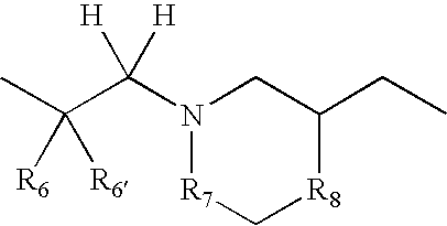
CC(C(N1[R7]C[R8]C(CC)C1)([H])[H])([R6])[R6]
